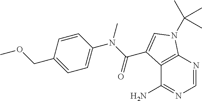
C12=C(N=CN=C1N)N(C(C)(C)C)C=C2C(N(C1=CC=C(COC)C=C1)C)=O
